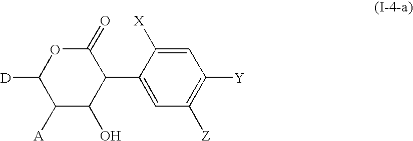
C1(C2=CC([Z])=C([Y])C=C2[X])C(=O)OC([D])C([A])C1O
